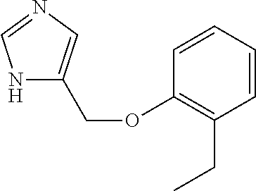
N1=CNC(COC2=C(CC)C=CC=C2)=C1
